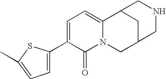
C1=C(C2=CC=C3N(C2=O)CC2CC3CNC2)SC(C)=C1
